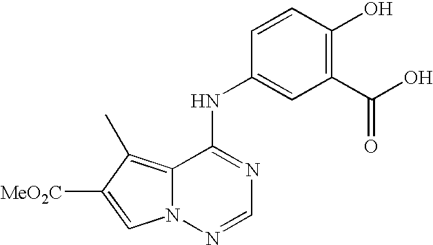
C12=C(C)C([MeO2C])=CN1N=CN=C2NC1=CC(C(O)=O)=C(O)C=C1
